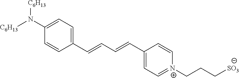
[C6H13]N(C1=CC=C(C=CC=CC2=CC=[N+](CCC[SO3])C=C2)C=C1)[C6H13]
